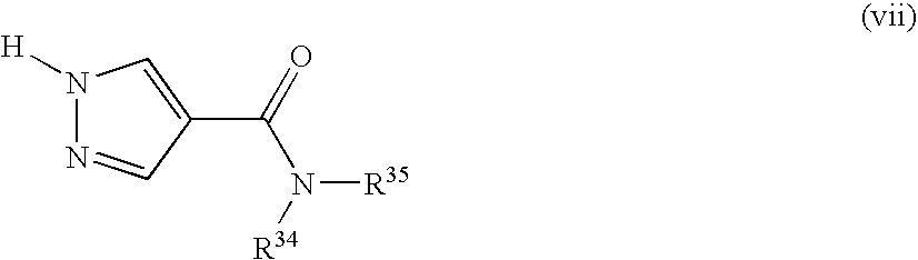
N1([H])N=CC(C(=O)N([R34])[R35])=C1
